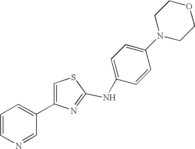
N(C1=NC(C2=CC=CN=C2)=CS1)C1=CC=C(N2CCOCC2)C=C1
